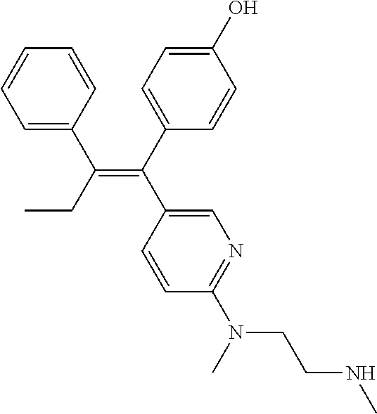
C1(C(=C(C2=CC=CC=C2)CC)C2=CN=C(N(C)CCNC)C=C2)=CC=C(O)C=C1
